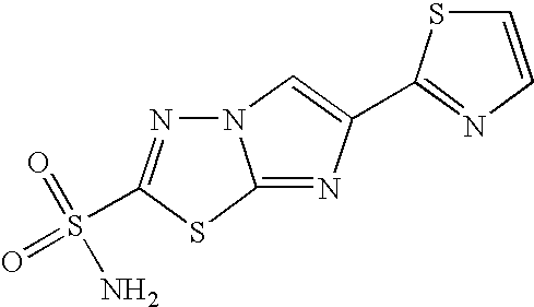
N12N=C(S(=O)(=O)N)SC1=NC(C1=NC=CS1)=C2
